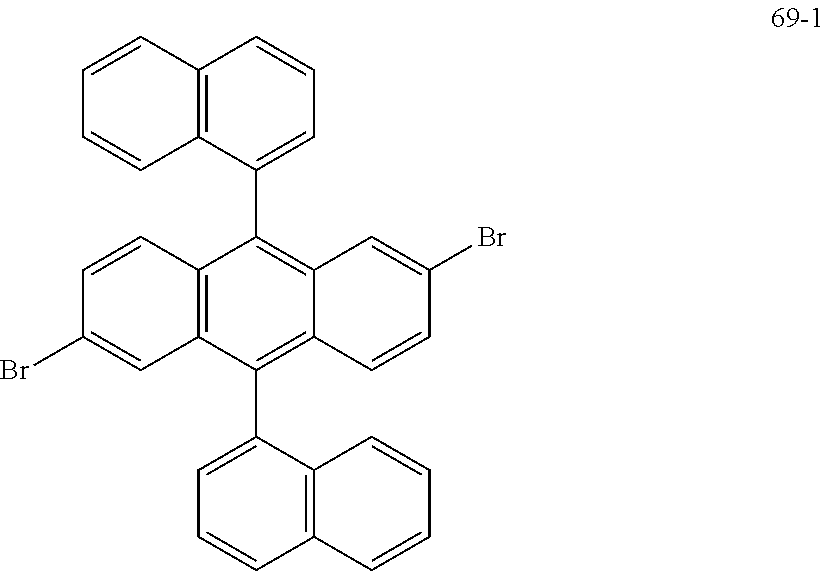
C12=C(C(C3=C4C(=C(C5=CC=CC6=C5C=CC=C6)C5=C3C=CC(Br)=C5)C=CC(Br)=C4)=CC=C1)C=CC=C2
